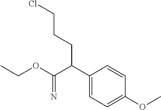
C1(C(C(OCC)=N)CCCCl)=CC=C(OC)C=C1
